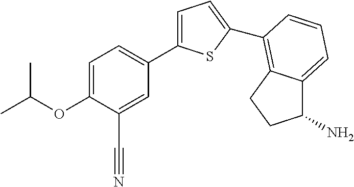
C1=C(OC(C)C)C(C#N)=CC(C2=CC=C(C3=C4C(=CC=C3)C(N)CC4)S2)=C1
